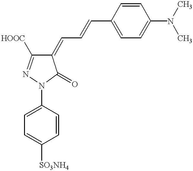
C1=C(N2C(=O)C(=CC=CC3=CC=C(N(C)C)C=C3)C([HOOC])=N2)C=CC([SO3NH4])=C1
